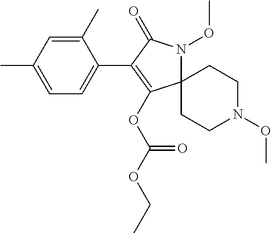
C1(C)=CC(C)=CC=C1C1=C(OC(OCC)=O)C2(N(OC)C1=O)CCN(OC)CC2
